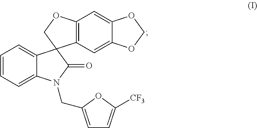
C1=CC=C2C(=C1)C1(C(=O)N2CC2=CC=C([CF3])O2)C2=C(OC1)C=C1C(=C2)OCO1
